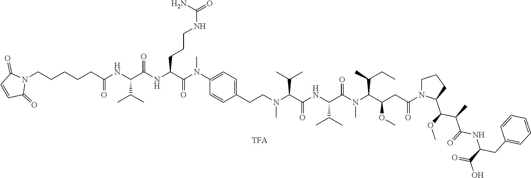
N1(CCCCCC(NC(C(NC(C(N(C2=CC=C(CCN(C(C(NC(C(N(C(C(CC(=O)N3CCCC3C(OC)C(C)C(=O)NC(CC3=CC=CC=C3)C(O)=O)OC)C(C)CC)C)=O)C(C)C)=O)C(C)C)C)C=C2)C)=O)CCCNC(=O)N)=O)C(C)C)=O)C(=O)C=CC1=O
